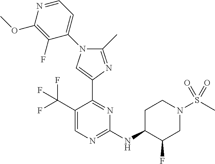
C1(NC2C(F)CN(S(C)(=O)=O)CC2)=NC=C(C(F)(F)F)C(C2=CN(C3=CC=NC(OC)=C3F)C(C)=N2)=N1
